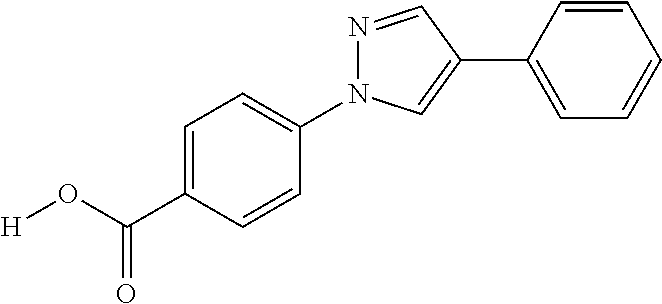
C1=CC(C2=CN(C3=CC=C(C(O[H])=O)C=C3)N=C2)=CC=C1
